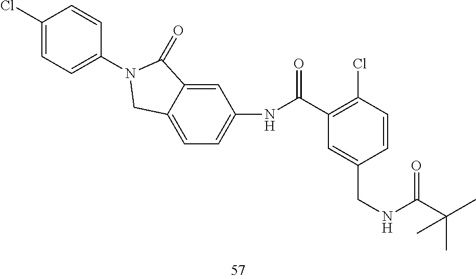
C12=CC(NC(=O)C3=C(Cl)C=CC(CNC(C(C)(C)C)=O)=C3)=CC=C1CN(C1=CC=C(Cl)C=C1)C2=O
